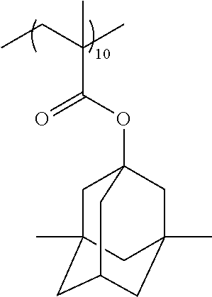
CCC(C)(C)C(OC12CC3(C)CC(CC(C)(C1)C3)C2)=O
